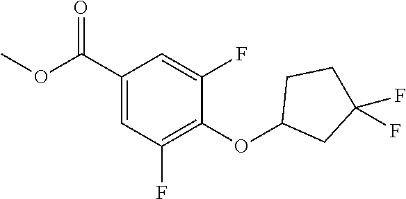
C1(C(OC)=O)=CC(F)=C(OC2CC(F)(F)CC2)C(F)=C1
